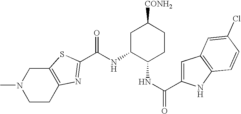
C12=C(CCN(C)C1)N=C(C(NC1C(NC(C3=CC4=C(N3)C=CC(Cl)=C4)=O)CCC([CONH2])C1)=O)S2
